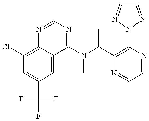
C1(Cl)=C2C(=CC(C(F)(F)F)=C1)C(N(C(C1=C(N3N=CC=N3)N=CC=N1)C)C)=NC=N2
